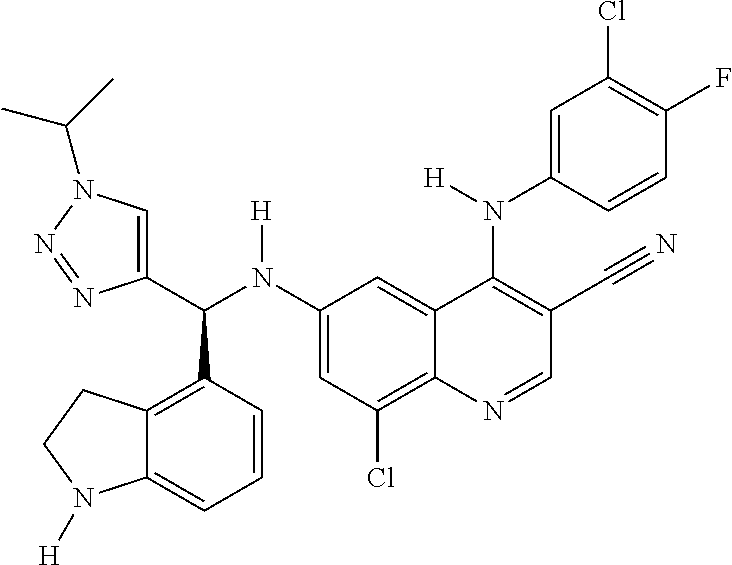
C1(N(C(C2=CN(C(C)C)N=N2)C2=C3C(=CC=C2)N([H])CC3)[H])=CC(Cl)=C2C(=C1)C(N(C1=CC(Cl)=C(F)C=C1)[H])=C(C#N)C=N2
